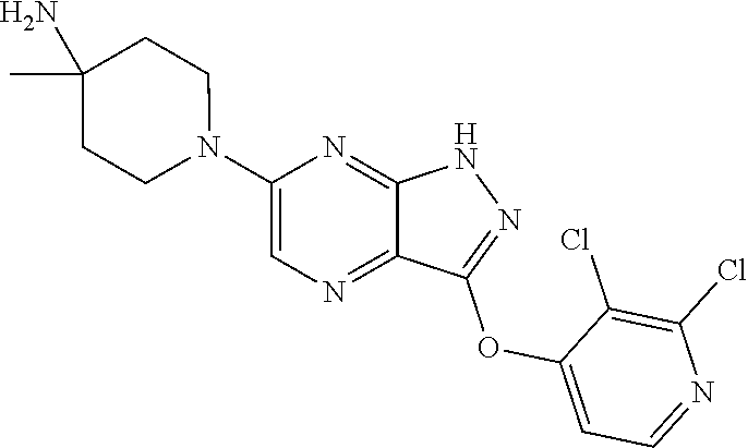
N1(C2=CN=C3C(=N2)NN=C3OC2=CC=NC(Cl)=C2Cl)CCC(N)(C)CC1
